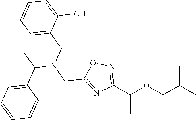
C1(C(OCC(C)C)C)=NOC(CN(C(C)C2=CC=CC=C2)CC2=CC=CC=C2O)=N1
